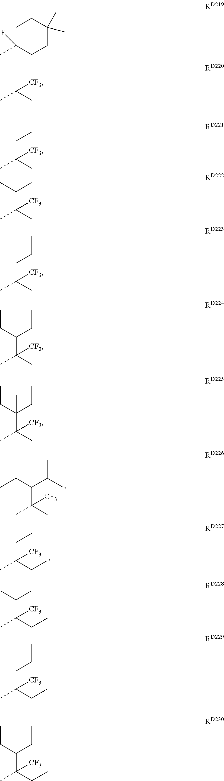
CC([CF3])(C(C(C)C)C(C)C)C.C(C(CC)([CF3])C)C.C(C(CC)([CF3])C)(C)C.C(C(CC)([CF3])C)CC.C(C(CC)([CF3])C)(CC)CC.C1C(F)(C)CCC(C)(C)C1.CC([CF3])(C)C.CC([CF3])(CC)C.CC([CF3])(C(C)C)C.CC([CF3])(CCC)C.CC([CF3])(C(CC)CC)C.CC([CF3])(C(CC)(CC)C)C
